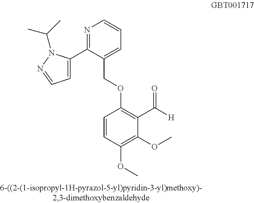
N1=C(C2=CC=NN2C(C)C)C(COC2=C(C([H])=O)C(OC)=C(OC)C=C2)=CC=C1
